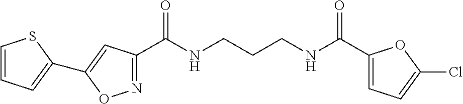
C1(C(NCCCNC(C2=CC=C(Cl)O2)=O)=O)=NOC(C2=CC=CS2)=C1
